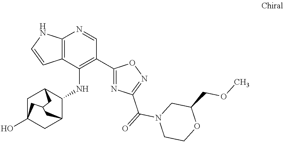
C12=C(C(NC3C4CC5(O)CC3CC(C5)C4)=C(C3=NC(C(N4CCOC(COC)C4)=O)=NO3)C=N1)C=CN2
